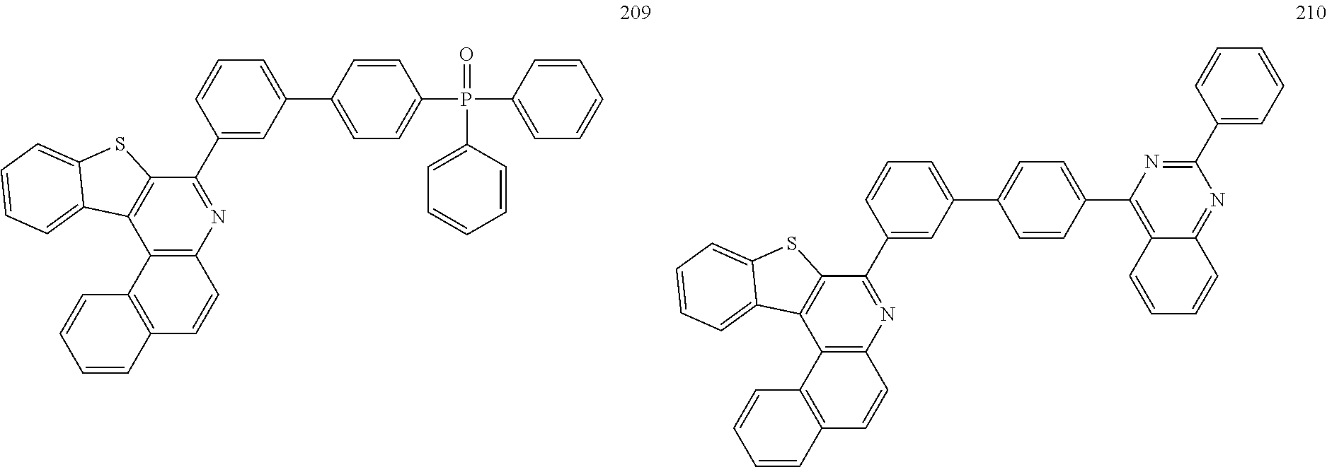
C1(C2=CC=C(P(C3=CC=CC=C3)(=O)C3=CC=CC=C3)C=C2)=CC=CC(C2=NC3=C(C4=C2SC2=CC=CC=C42)C2=C(C=C3)C=CC=C2)=C1.C1(C2=CC=C(C3=C4C(=NC(C5=CC=CC=C5)=N3)C=CC=C4)C=C2)=CC=CC(C2=NC3=C(C4=C2SC2=CC=CC=C42)C2=C(C=C3)C=CC=C2)=C1
